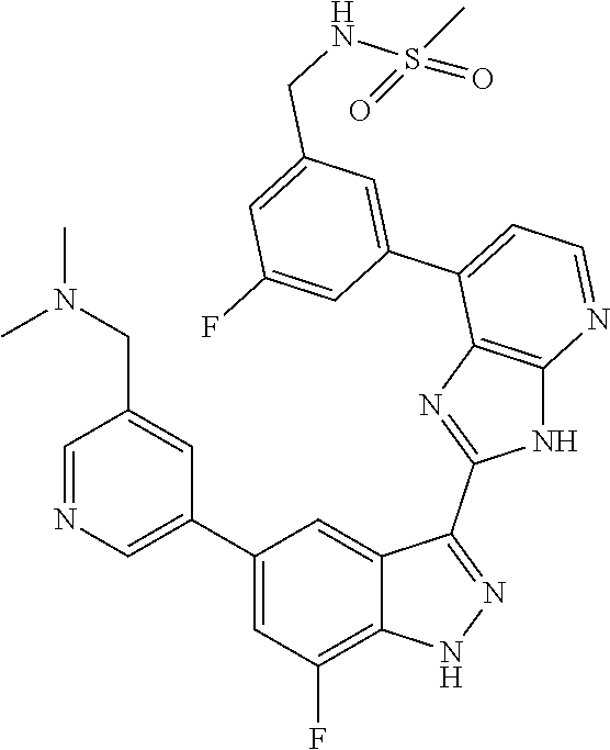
C1=NC=C(C2=CC(F)=C3C(=C2)C(C2=NC4=C(N2)N=CC=C4C2=CC(CNS(=O)(C)=O)=CC(F)=C2)=NN3)C=C1CN(C)C
